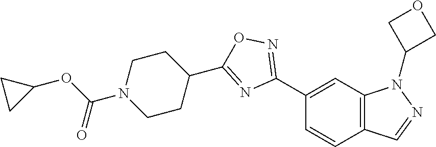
C1(C2=NOC(C3CCN(C(OC4CC4)=O)CC3)=N2)=CC2=C(C=C1)C=NN2C1COC1
